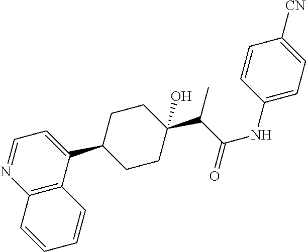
C12=C(C(C3CCC(C(C(NC4=CC=C([CN])C=C4)=O)C)(O)CC3)=CC=N1)C=CC=C2
